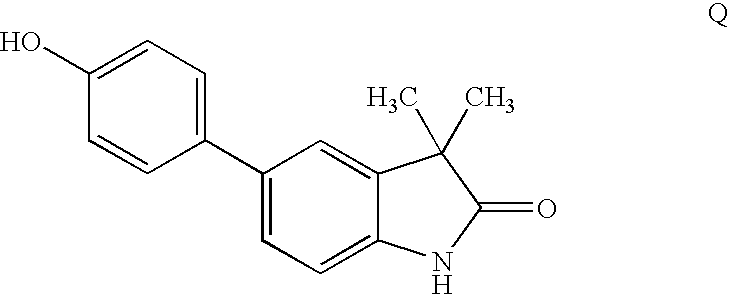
C1(C2=CC=C(O)C=C2)=CC=C2C(=C1)C(C)(C)C(=O)N2
